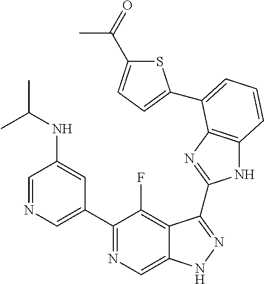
C1=NC=C(C2=NC=C3C(=C2F)C(C2=NC4=C(N2)C=CC=C4C2=CC=C(C(=O)C)S2)=NN3)C=C1NC(C)C
